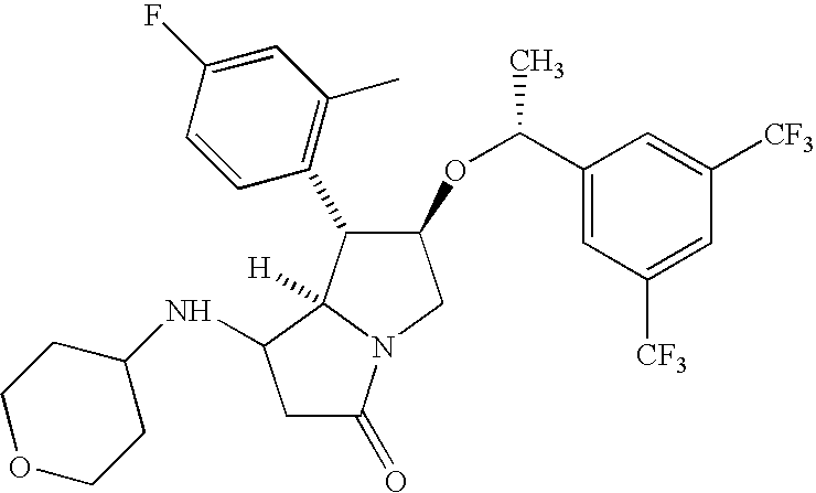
C1C(=O)N2C([H])(C1NC1CCOCC1)C(C1=C(C)C=C(F)C=C1)C(OC(C1=CC([CF3])=CC([CF3])=C1)C)C2
